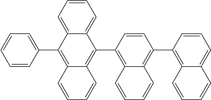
C12=C(C3=C4C=CC=CC4=C(C4=CC=CC=C4)C4=CC=CC=C34)C=CC(C3=C4C(=CC=C3)C=CC=C4)=C1C=CC=C2
